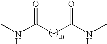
CNC(CC(NC)=O)=O
